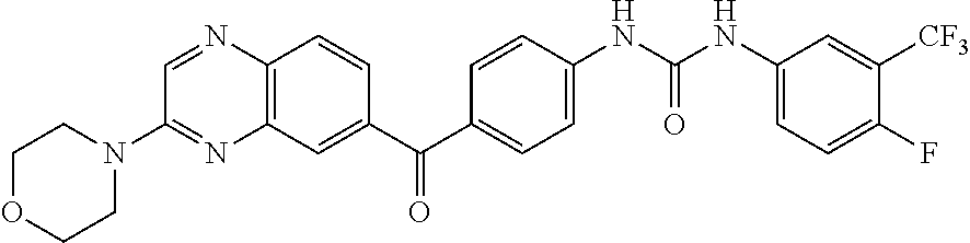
C12=C(C=C(C(C3=CC=C(NC(NC4=CC=C(F)C([CF3])=C4)=O)C=C3)=O)C=C1)N=C(N1CCOCC1)C=N2
